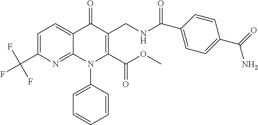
C1=C(C(F)(F)F)N=C2C(=C1)C(=O)C(CNC(=O)C1=CC=C(C(=O)N)C=C1)=C(C(OC)=O)N2C1=CC=CC=C1
